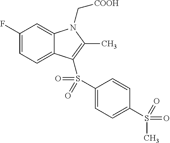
C1(F)=CC=C2C(=C1)N(C[COOH])C(C)=C2S(C1=CC=C(S(C)(=O)=O)C=C1)(=O)=O
